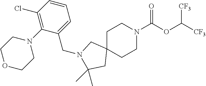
C1C2(CCN(C(OC([CF3])[CF3])=O)C1)CN(CC1=CC=CC(Cl)=C1N1CCOCC1)C(C)(C)C2
